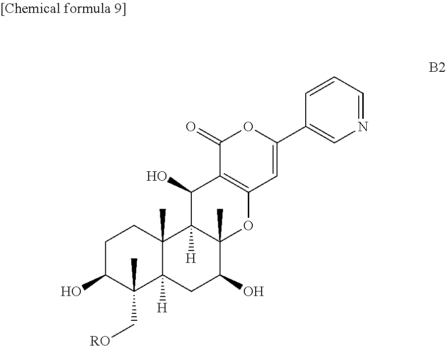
C1C(O)C(C)(C[RO])C2([H])C(C)(C1)C1([H])C(C)(C(O)C2)OC2=C(C1O)C(=O)OC(C1=CN=CC=C1)=C2
